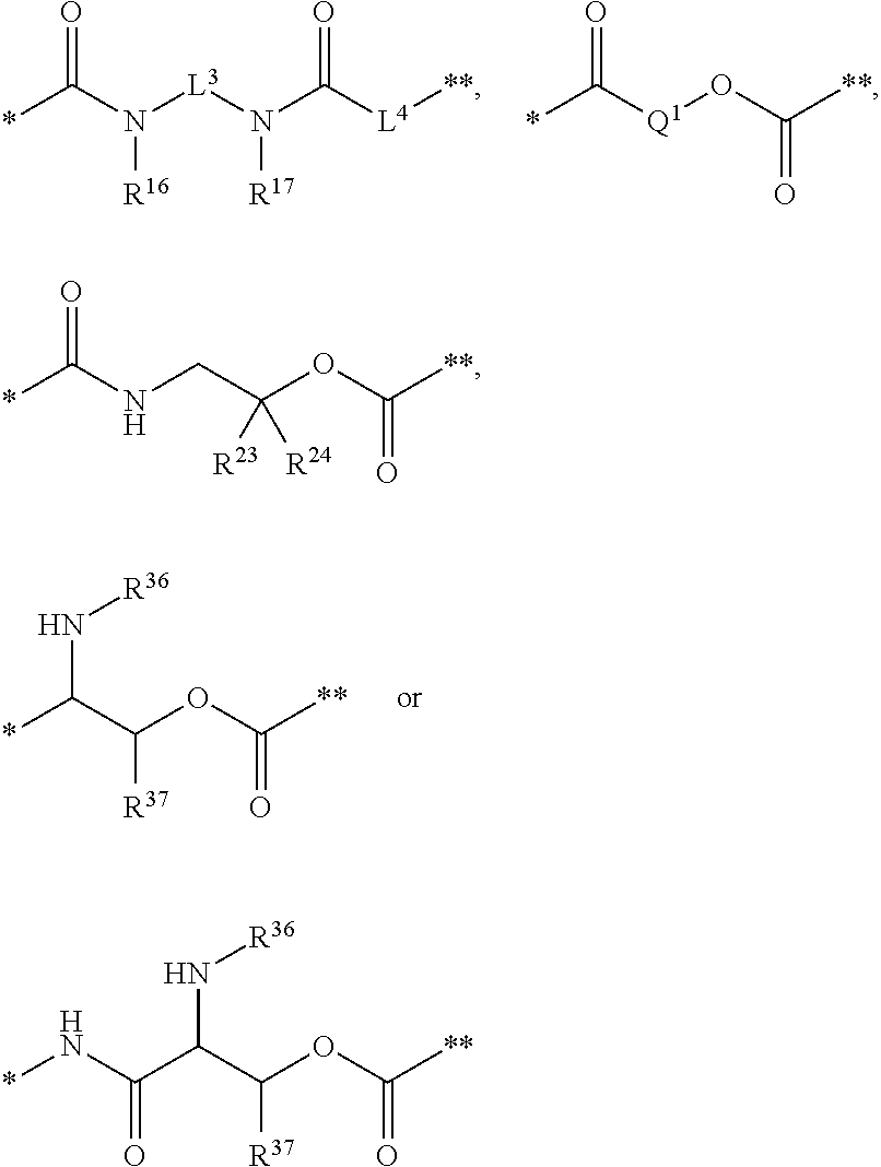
*C(N([L3]N(C([L4][**])=O)[R17])[R16])=O.*C([Q1]OC([**])=O)=O.*C(C(OC([**])=O)[R37])N[R36].C(C(OC([**])=O)([R23])[R24])NC(*)=O.*NC(C(C(OC([**])=O)[R37])N[R36])=O
